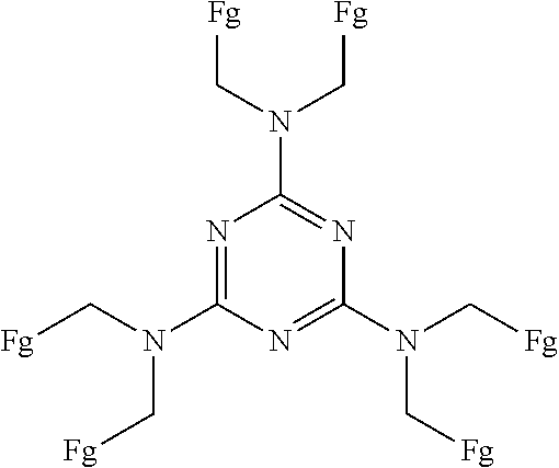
N1=C(N(C[Fg])C[Fg])N=C(N(C[Fg])C[Fg])N=C1N(C[Fg])C[Fg]
